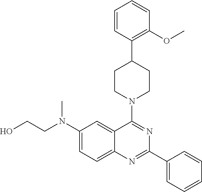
C(N(C1=CC=C2C(=C1)C(N1CCC(C3=C(OC)C=CC=C3)CC1)=NC(C1=CC=CC=C1)=N2)C)CO
